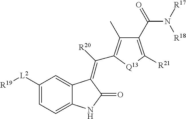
C1([L2][R19])=CC=C2C(=C1)C(=C([R20])C1=C(C)C(C(=O)N([R18])[R17])=C([R21])[Q13]1)C(=O)N2
